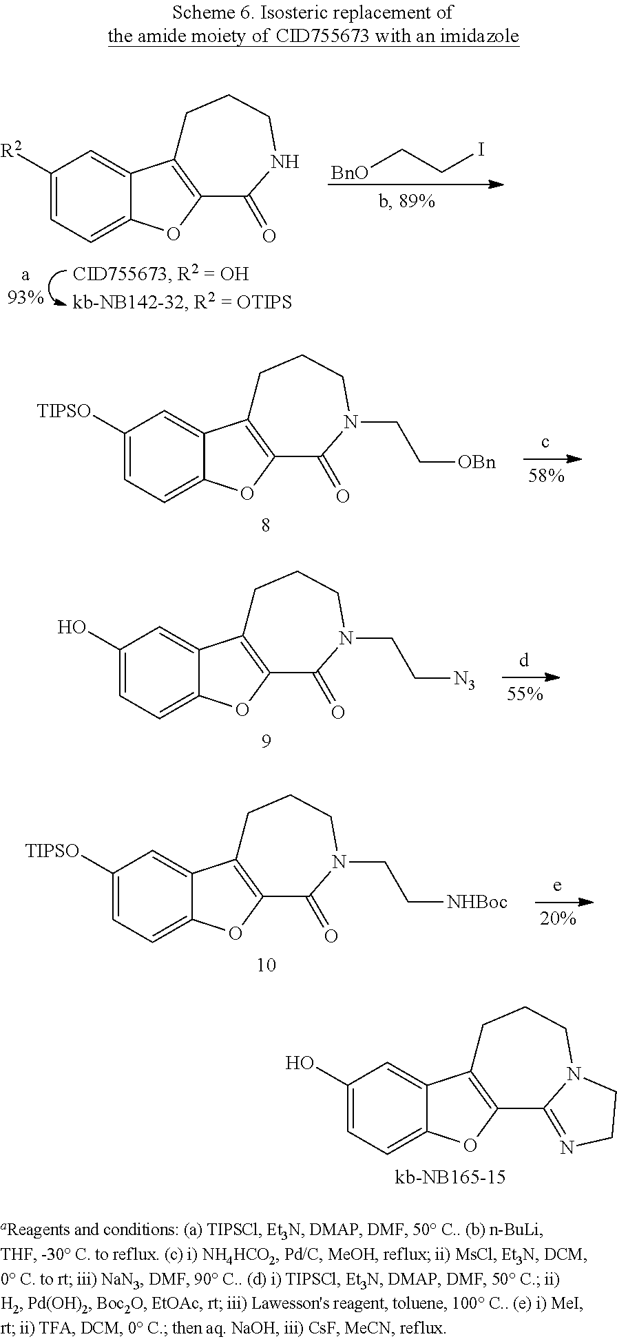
C1([R2])=CC=C2C(=C1)C1=C(O2)C(=O)NCCC1.[BnO]CCI.C1([TIPSO])=CC=C2C(=C1)C1=C(O2)C(=O)N(CC[OBn])CCC1.C1(O)=CC=C2C(=C1)C1=C(O2)C(=O)N(CC[N3])CCC1.C1([TIPSO])=CC=C2C(=C1)C1=C(O2)C(=O)N(CC[NHBoc])CCC1.C1(O)=CC=C2C(=C1)C1=C(O2)C2=NCCN2CCC1
